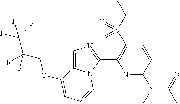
O(C1=CC=CN2C1=CN=C2C1=C(S(CC)(=O)=O)C=CC(N(C(C)=O)C)=N1)CC(F)(C(F)(F)F)F
